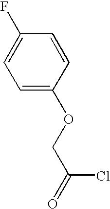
C1=C(OCC(=O)Cl)C=CC(F)=C1
